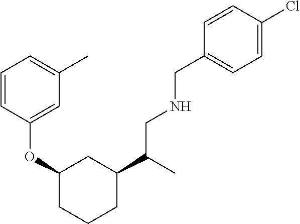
C1(C(CNCC2=CC=C(Cl)C=C2)C)CC(OC2=CC(C)=CC=C2)CCC1
